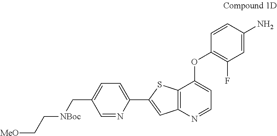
C1=NC(C2=CC3=C(S2)C(OC2=C(F)C=C(N)C=C2)=CC=N3)=CC=C1C[NBoc]CC[MeO]
